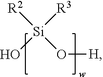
[R2][Si]([R3])(O)O[H]
